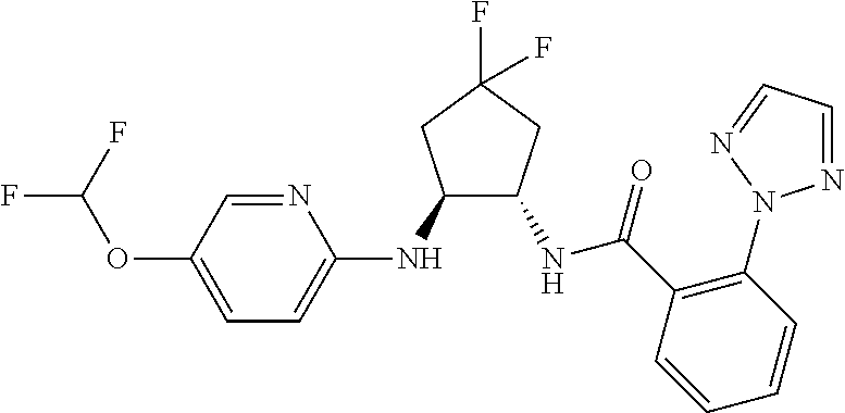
C1(NC2=CC=C(OC(F)F)C=N2)C(NC(C2=C(N3N=CC=N3)C=CC=C2)=O)CC(F)(F)C1
